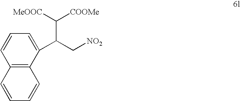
C(C[NO2])(C([MeOOC])[COOMe])C1=CC=CC2=C1C=CC=C2
